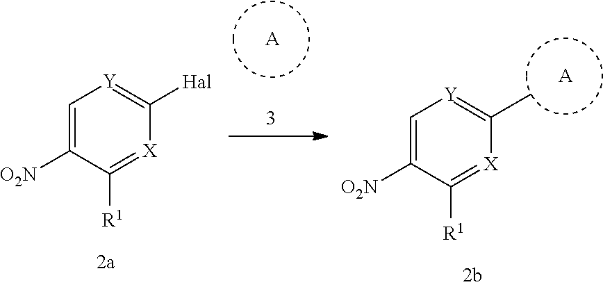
[A].C1=C([O2N])C([R1])=[X]C(C)=[Y]1.[A].C1=C([O2N])C([R1])=[X]C([Hal])=[Y]1
